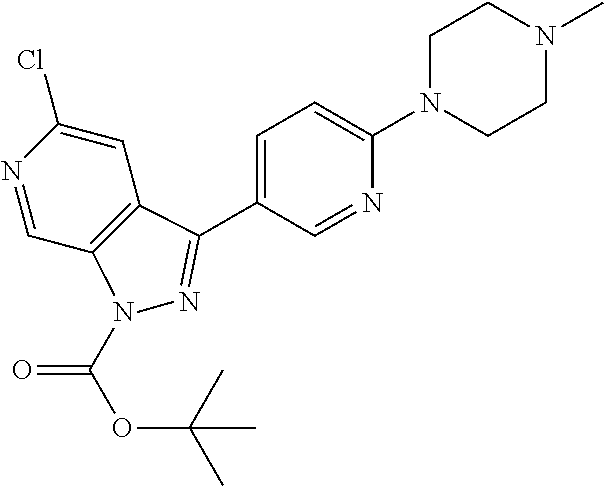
ClC1=CC2=C(C=N1)N(C(OC(C)(C)C)=O)N=C2C1=CC=C(N2CCN(C)CC2)N=C1
